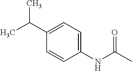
N(C(C)=O)C1=CC=C(C(C)C)C=C1
